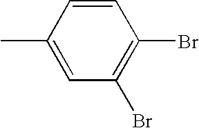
C1(C)=CC(Br)=C(Br)C=C1
